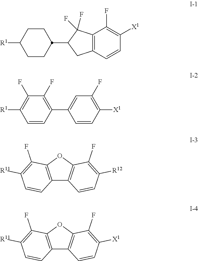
C1CC(C2CC3=C(C2(F)F)C(F)=C([X1])C=C3)CCC1[R1].C1=CC([X1])=C(F)C=C1C1=C(F)C(F)=C([R1])C=C1.C12=C(OC3=C1C=CC([R12])=C3F)C(F)=C([R11])C=C2.C12=C(OC3=C1C=CC([X1])=C3F)C(F)=C([R11])C=C2
